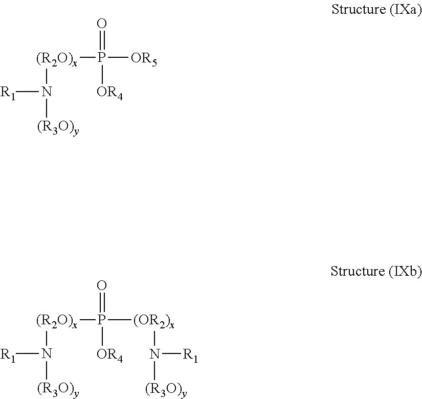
[R1]N([(R2O)x]P(=O)([OR5])[OR4])[(R3O)y].[R1]N([(R2O)x]P(=O)([(OR2)x]N([R1])[(R3O)y])[OR4])[(R3O)y]
